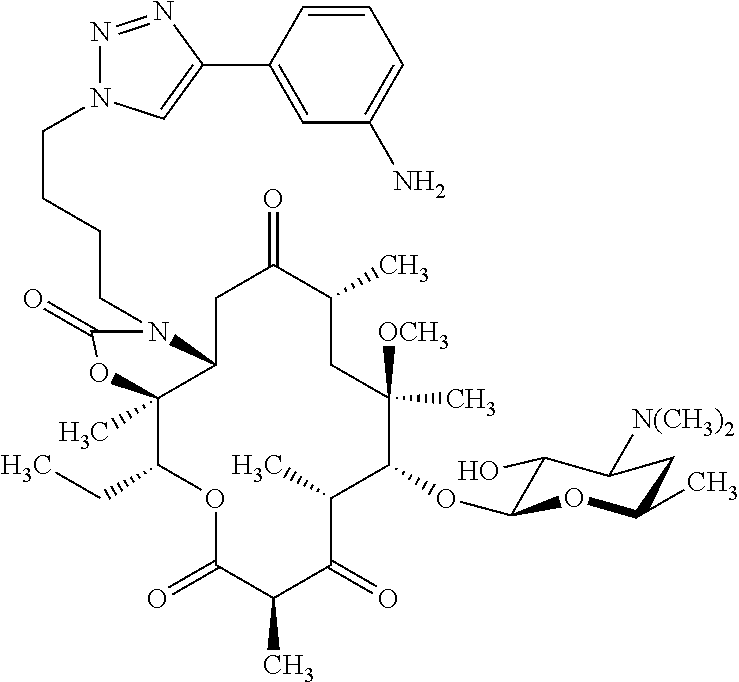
C12C(C)(C(CC)OC(=O)C(C)C(=O)C(C)C(OC3C(O)C([N(CH3)2])CC(C)O3)C([OCH3])(C)CC(C)C(=O)C1)OC(=O)N2CCCCN1N=NC(C2=CC(N)=CC=C2)=C1
